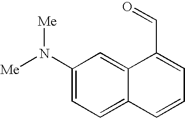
C1(N([Me])[Me])=CC=C2C(=C1)C(C=O)=CC=C2
